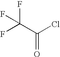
O=C(C(F)(F)F)Cl
